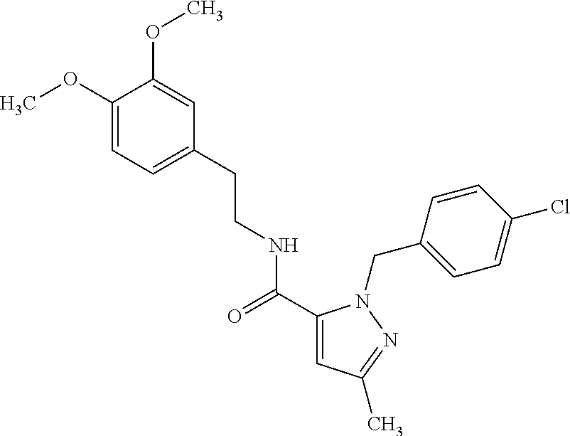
COC1=CC=C(CCNC(=O)C2=CC(C)=NN2CC2=CC=C(Cl)C=C2)C=C1OC
